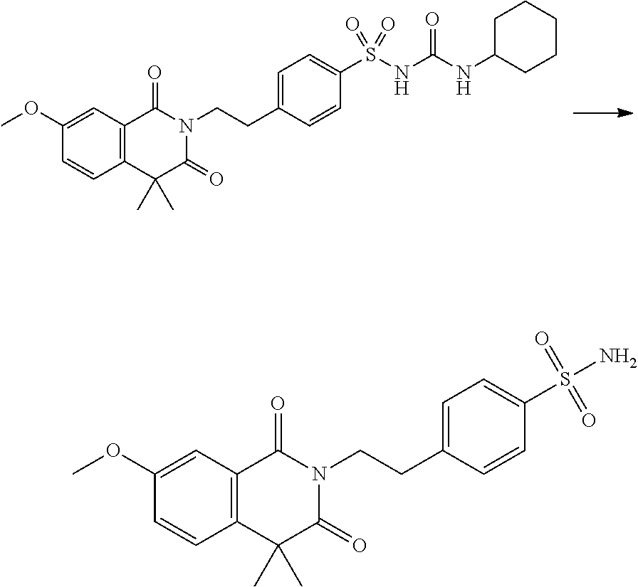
C12=C(C=C(OC)C=C1)C(=O)N(CCC1=CC=C(S(NC(NC3CCCCC3)=O)(=O)=O)C=C1)C(=O)C2(C)C.C12=C(C=C(OC)C=C1)C(=O)N(CCC1=CC=C(S(N)(=O)=O)C=C1)C(=O)C2(C)C
